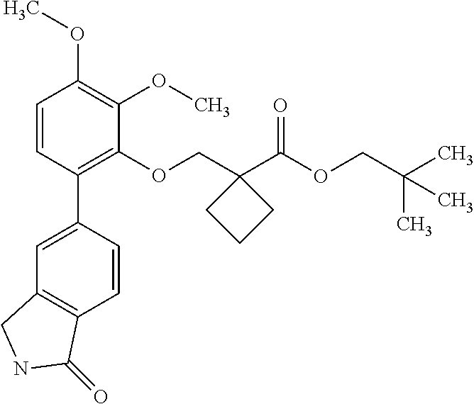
C1=CC(C2=CC3=C(C=C2)C(=O)NC3)=C(OCC2(C(OCC(C)(C)C)=O)CCC2)C(OC)=C1OC
